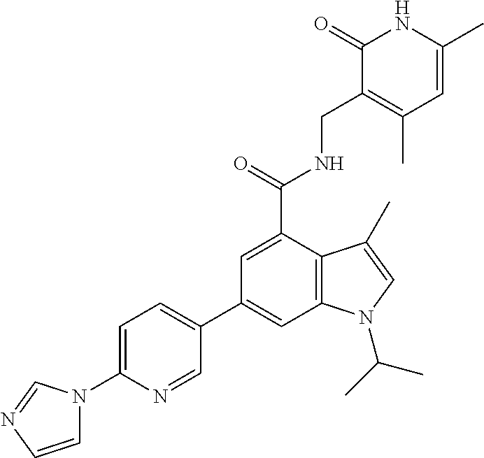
C1=C(C)NC(=O)C(CNC(C2=CC(C3=CC=C(N4C=CN=C4)N=C3)=CC3=C2C(C)=CN3C(C)C)=O)=C1C
